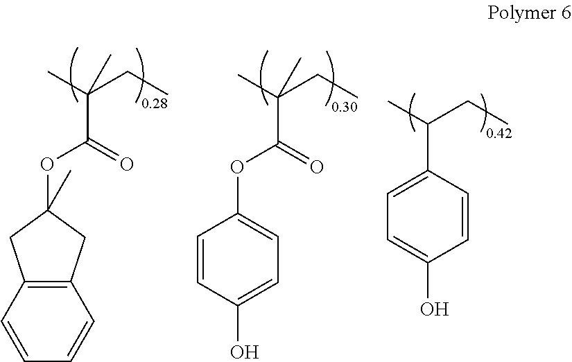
C12=C(C=CC=C1)CC(OC(C(C)(CC)C)=O)(C)C2.C1(OC(C(C)(CC)C)=O)=CC=C(O)C=C1.C1(C(C)CC)=CC=C(O)C=C1
